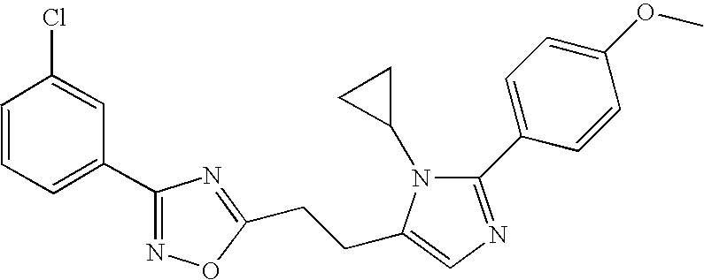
C1=CC(Cl)=CC(C2=NOC(CCC3=CN=C(C4=CC=C(OC)C=C4)N3C3CC3)=N2)=C1
